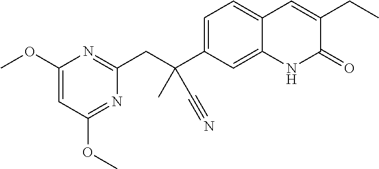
C1(OC)=CC(OC)=NC(CC(C2=CC=C3C(=C2)NC(=O)C(CC)=C3)(C#N)C)=N1
